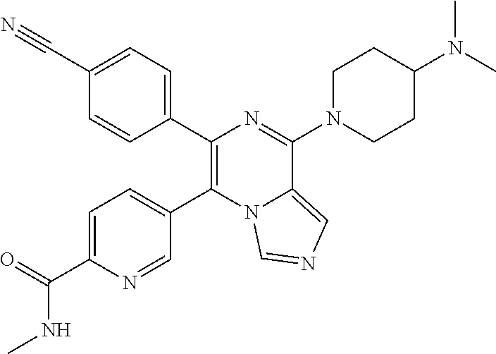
C1(C2=C(C3=CC=C(C(=O)NC)N=C3)N3C(=CN=C3)C(N3CCC(N(C)C)CC3)=N2)=CC=C(C#N)C=C1
